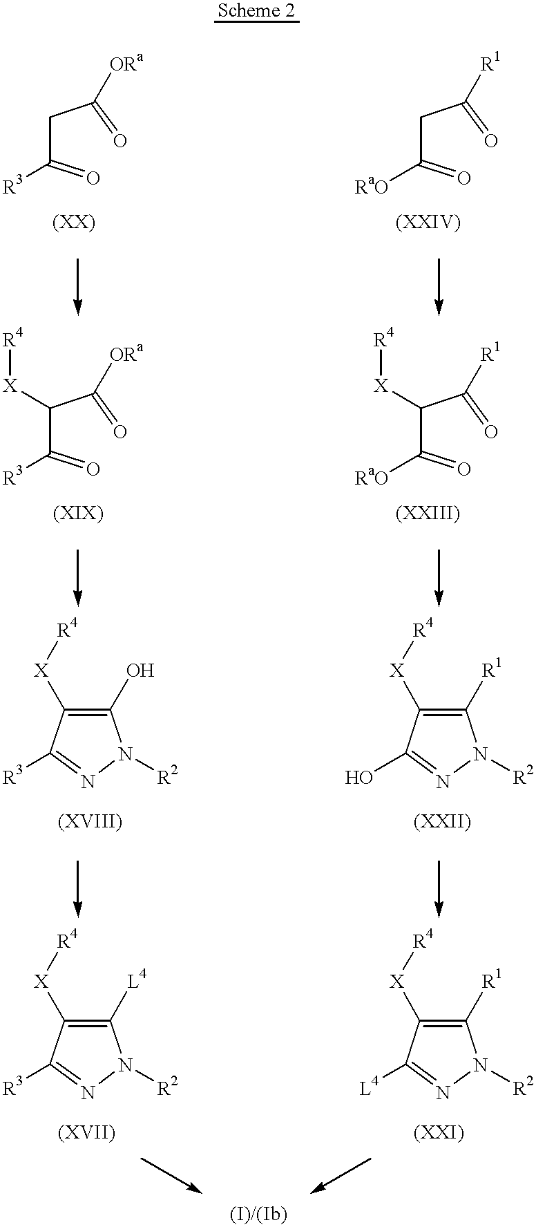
C(C(=O)[R3])C(=O)[ORa].C(C(=O)[RaO])C(=O)[R1].C(C(=O)[R3])(C(=O)[ORa])[X][R4].C(C(=O)[RaO])(C(=O)[R1])[X][R4].C1(O)=C([X][R4])C([R3])=NN1[R2].C1([R1])=C([X][R4])C(O)=NN1[R2].C1([L4])=C([X][R4])C([R3])=NN1[R2].C1([R1])=C([X][R4])C([L4])=NN1[R2]
